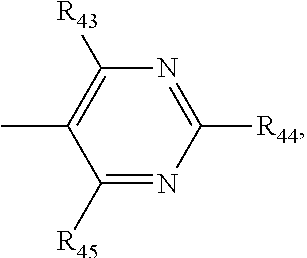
C1([R45])=NC([R44])=NC([R43])=C1C
